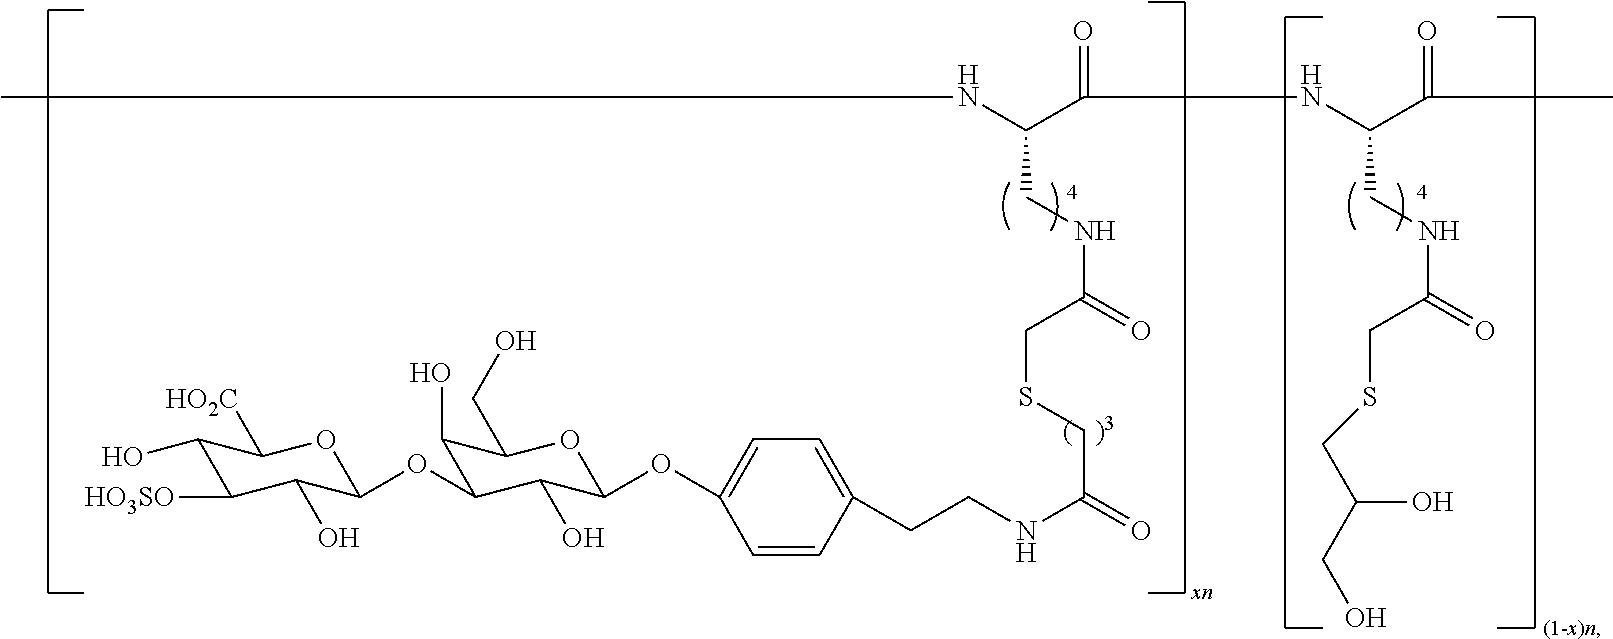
C1(O)C([HO3SO])C(O)C(OC2C(O)C(CO)OC(OC3=CC=C(CCNC(=O)CSCC(=O)NCC(NC)C(=O)NC(CNC(CSCC(O)CO)=O)C(=O)C)C=C3)C2O)OC1[HO2C]
